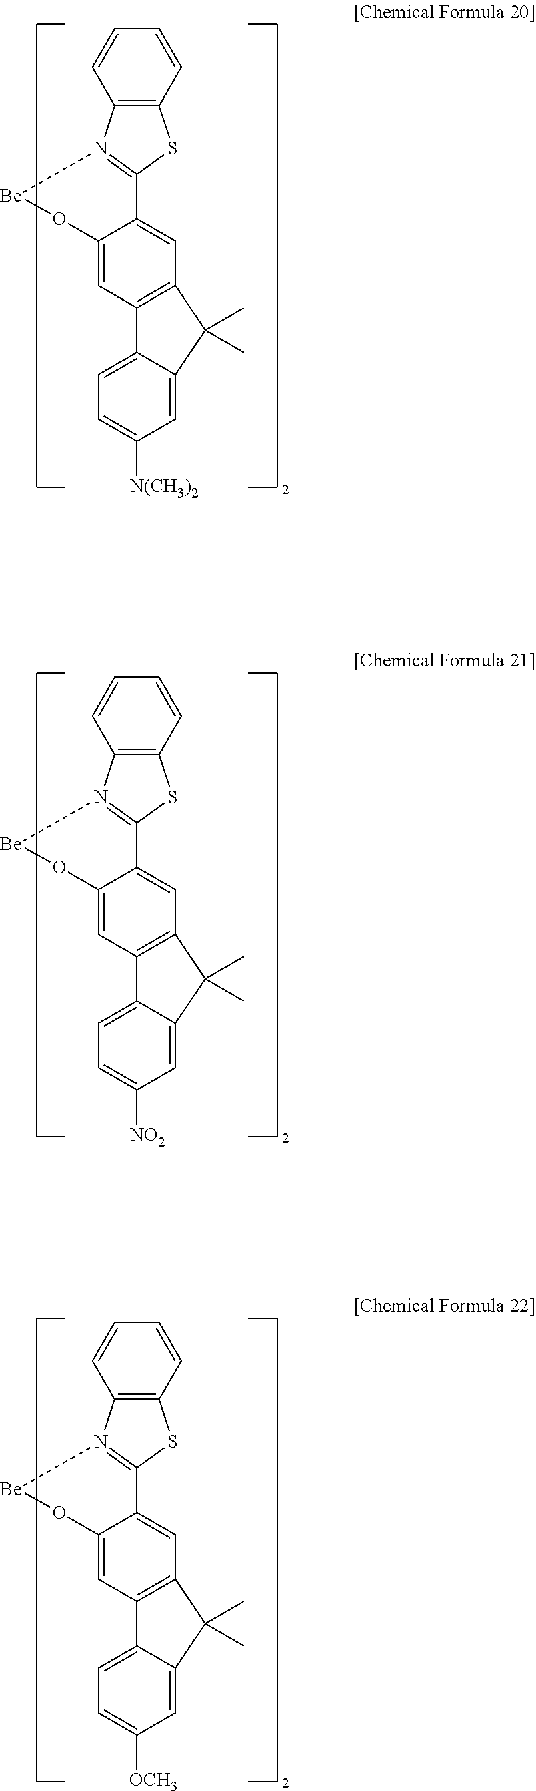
C1=CC2=C(C=C1)SC1=N2[Be]OC2=CC3=C(C=C12)C(C)(C)C1=CC([N(CH3)2])=CC=C31.C1=CC2=C(C=C1)SC1=N2[Be]OC2=CC3=C(C=C12)C(C)(C)C1=CC([NO2])=CC=C31.C1=CC2=C(C=C1)SC1=N2[Be]OC2=CC3=C(C=C12)C(C)(C)C1=CC([OCH3])=CC=C31
